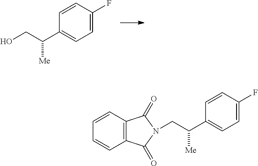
OCC([Me])C1=CC=C(F)C=C1.C(C([Me])C1=CC=C(F)C=C1)N1C(=O)C2=C(C=CC=C2)C1=O
